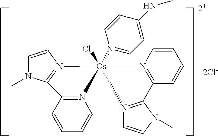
[2Cl-].[2+].N12=C(C=CC=C1)C1=N(C=CN1C)[Os]21(Cl)(N2=CC=C(NC)C=C2)N2=C(N(C)C=C2)C2=N1C=CC=C2
